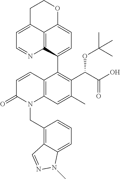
C12=C3C(C4=C(C(C(O)=O)OC(C)(C)C)C(C)=CC5=C4C=CC(=O)N5CC4=C5C(=CC=C4)N(C)N=C5)=CC=C1OCCC2=CC=N3
